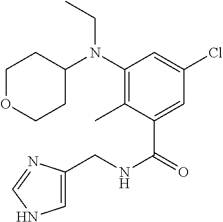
N(C(C1=CC(Cl)=CC(N(CC)C2CCOCC2)=C1C)=O)CC1=CNC=N1
